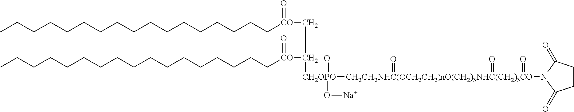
CCCCCCCCCCCCCCCCC[CO](=O)CC([CO](CCCCCCCCCCCCCCCCC)=O)[CH2OPO](=O)([CH2CH2NHC(OCH2CH2)nO(CH2)3NHC(CH2)3CO](=O)(=O)(=O)N1C(=O)CCC1=O)O[Na]
